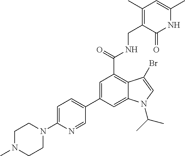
C1=C(C2=CC=C(N3CCN(C)CC3)N=C2)C=C2C(=C1C(NCC1=C(C)C=C(C)NC1=O)=O)C(Br)=CN2C(C)C
